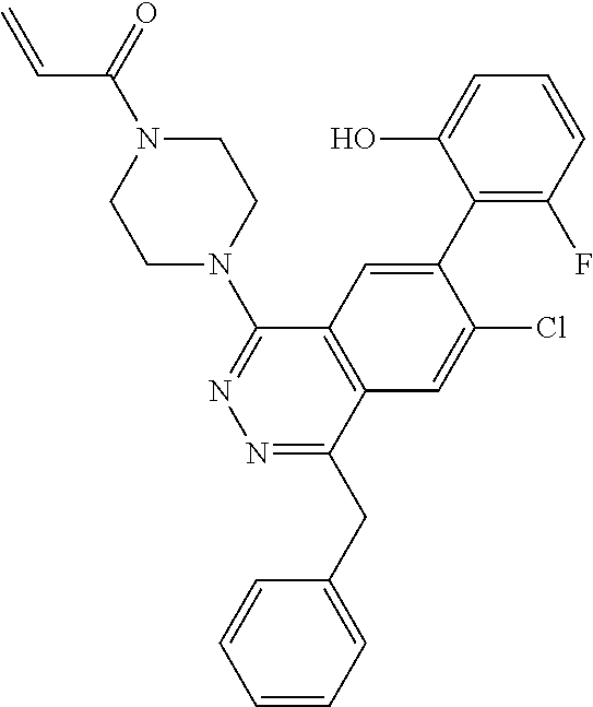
C1N(C2=NN=C(CC3=CC=CC=C3)C3=C2C=C(C2=C(F)C=CC=C2O)C(Cl)=C3)CCN(C(=O)C=C)C1
